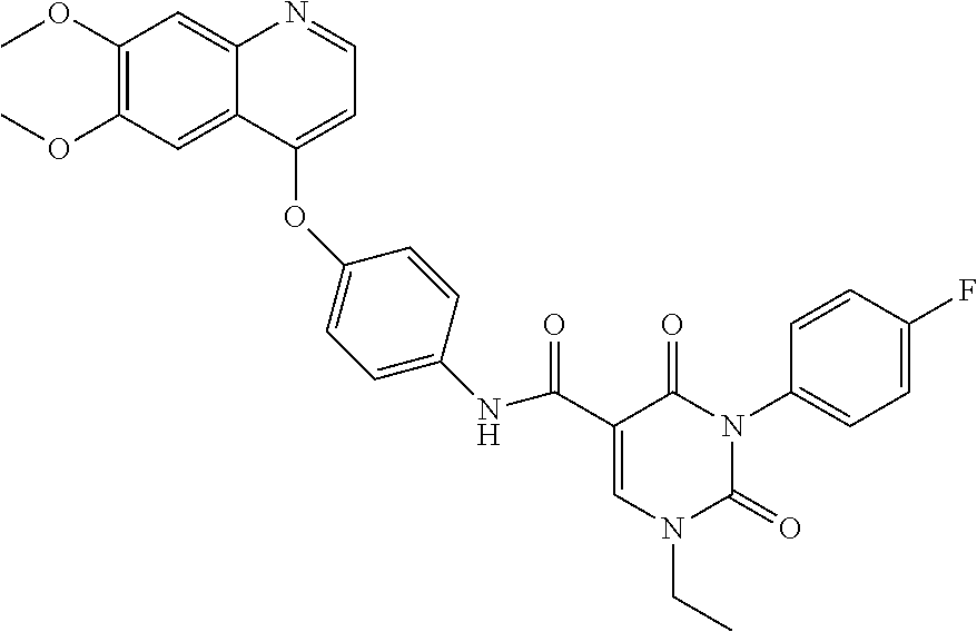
C1(OC)=C(OC)C=C2C(=C1)N=CC=C2OC1=CC=C(NC(C2=CN(CC)C(=O)N(C3=CC=C(F)C=C3)C2=O)=O)C=C1
